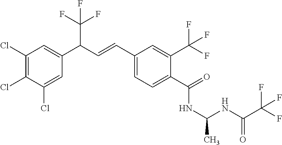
C1(Cl)=C(Cl)C(Cl)=CC(C(C=CC2=CC=C(C(=O)NC(NC(C(F)(F)F)=O)C)C(C(F)(F)F)=C2)C(F)(F)F)=C1
